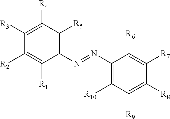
C1([R4])=C([R3])C([R2])=C([R1])C(N=NC2=C([R10])C([R9])=C([R8])C([R7])=C2[R6])=C1[R5]
